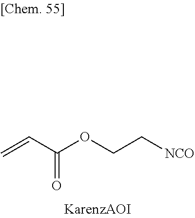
C=CC(=O)OCC[NCO]
